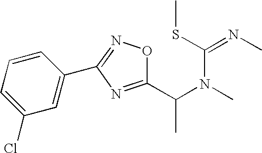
C1(C(N(C)C(=NC)SC)C)=NC(C2=CC(Cl)=CC=C2)=NO1
